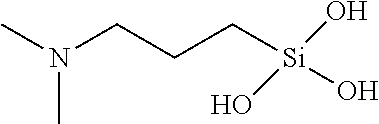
N(CCC[Si](O)(O)O)(C)C
